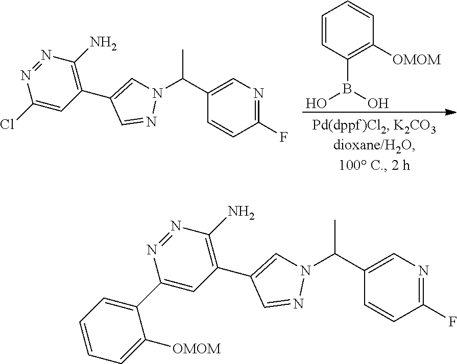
C1=CC(B(O)O)=C([OMOM])C=C1.C1(F)=NC=C(C(N2C=C(C3=C(N)N=NC(Cl)=C3)C=N2)C)C=C1.C1(F)=NC=C(C(N2C=C(C3=C(N)N=NC(C4=CC=CC=C4[OMOM])=C3)C=N2)C)C=C1
